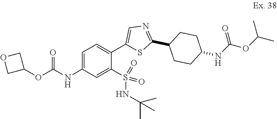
C1=C(NC(OC2COC2)=O)C=C(S(NC(C)(C)C)(=O)=O)C(C2=CN=C(C3CCC(NC(OC(C)C)=O)CC3)S2)=C1
